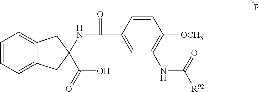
C1=CC=C2C(=C1)CC(C(O)=O)(NC(C1=CC(NC([R92])=O)=C([OCH3])C=C1)=O)C2
